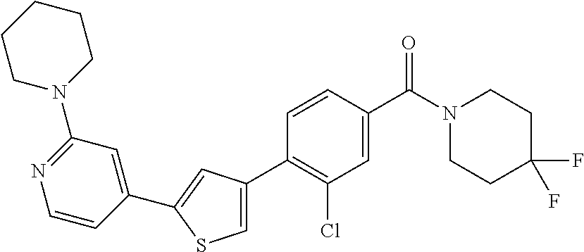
C1(C2=CC(C3=C(Cl)C=C(C(N4CCC(F)(F)CC4)=O)C=C3)=CS2)=CC(N2CCCCC2)=NC=C1
